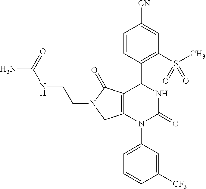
C1=CC(C2C3=C(N(C4=CC=CC([CF3])=C4)C(=O)N2)CN(CCNC(N)=O)C3=O)=C(S(C)(=O)=O)C=C1[CN]
